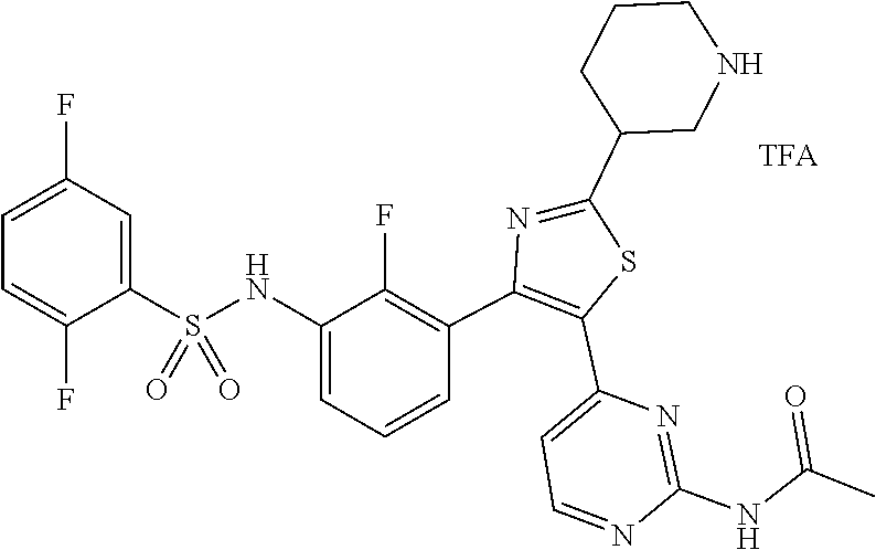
C(NC1=NC(C2=C(C3=C(F)C(NS(=O)(C4=CC(F)=CC=C4F)=O)=CC=C3)N=C(C3CCCNC3)S2)=CC=N1)(=O)C
